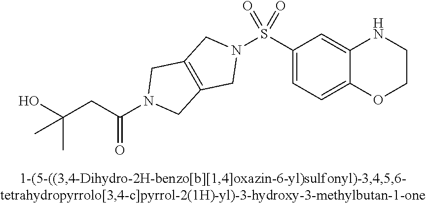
C1(S(N2CC3=C(C2)CN(C(CC(O)(C)C)=O)C3)(=O)=O)=CC=C2C(=C1)NCCO2
